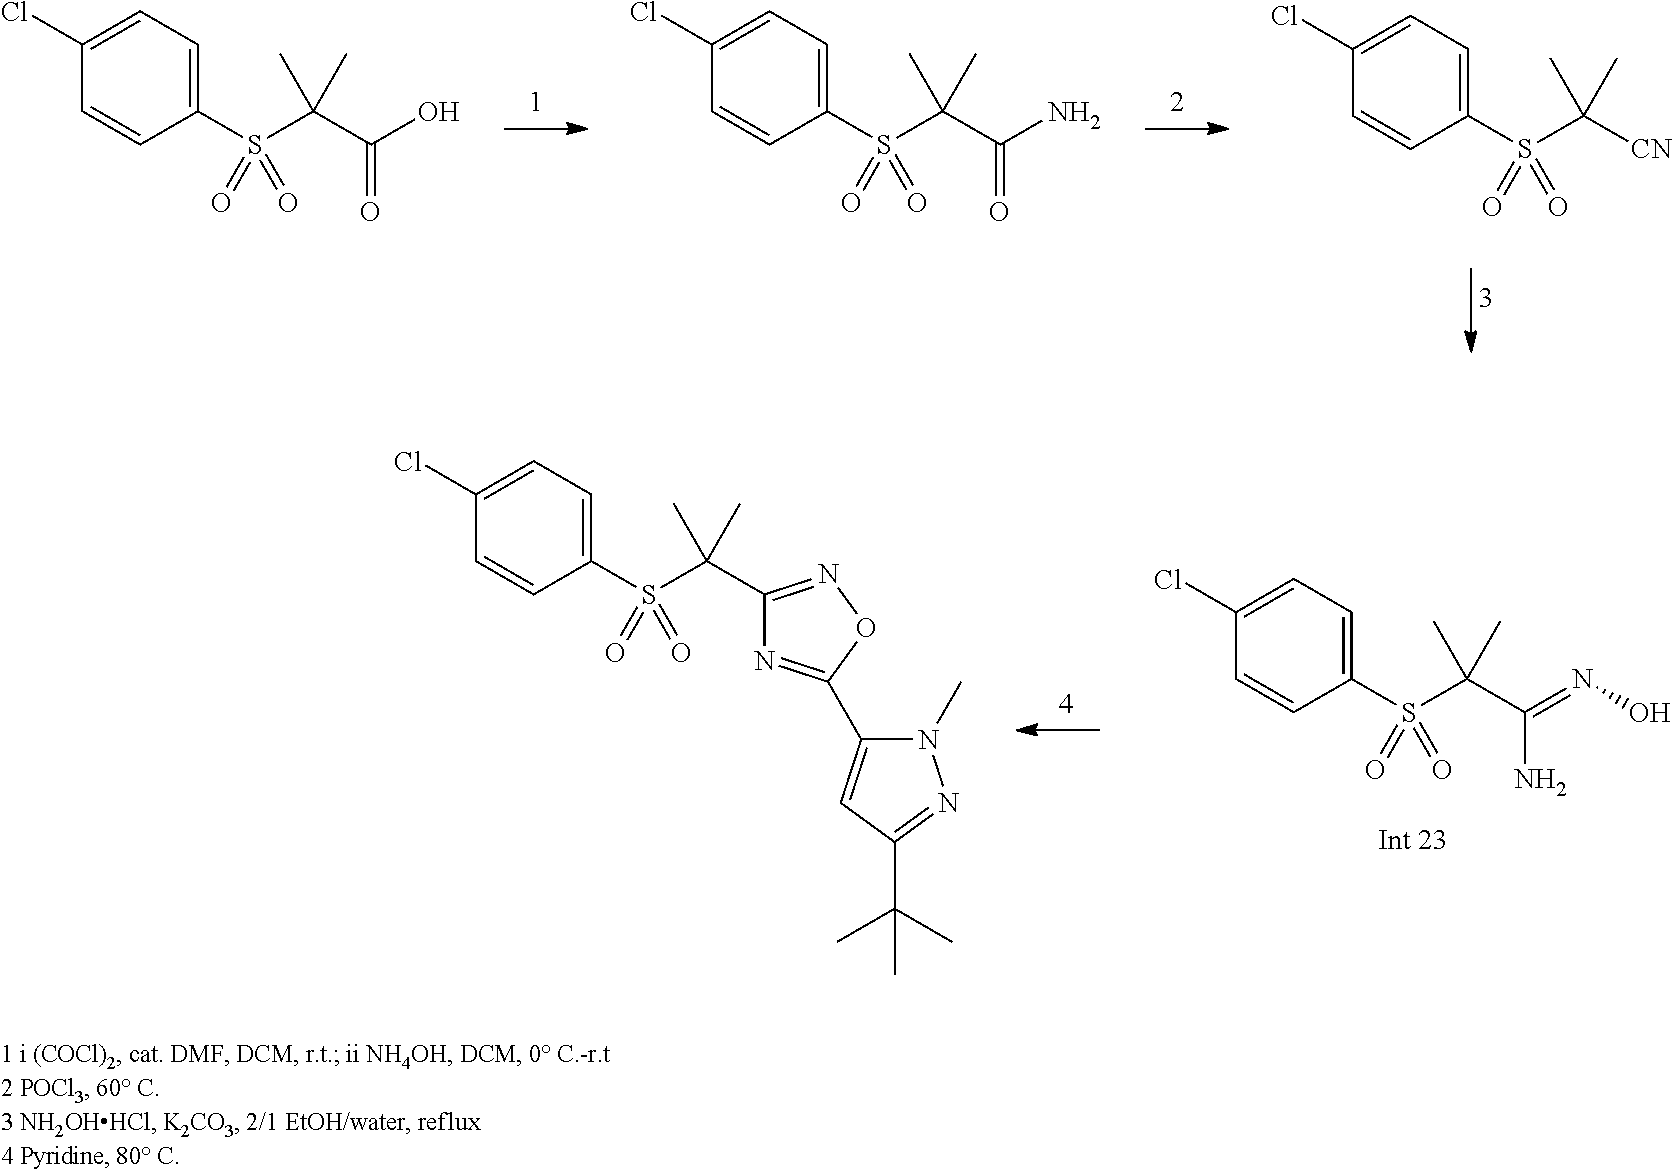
C1=C(Cl)C=CC(S(C(C(O)=O)(C)C)(=O)=O)=C1.C1=C(Cl)C=CC(S(C(C(N)=O)(C)C)(=O)=O)=C1.C1=C(Cl)C=CC(S(C([CN])(C)C)(=O)=O)=C1.C1=C(Cl)C=CC(S(C(C(=NO)N)(C)C)(=O)=O)=C1.C1=C(Cl)C=CC(S(C(C2=NOC(C3=CC(C(C)(C)C)=NN3C)=N2)(C)C)(=O)=O)=C1
